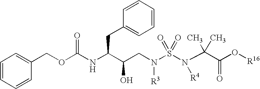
C1=CC=CC(COC(NC(C(CN(S(N([R4])C(C(O[R16])=O)(C)C)(=O)=O)[R3])O)CC2=CC=CC=C2)=O)=C1
